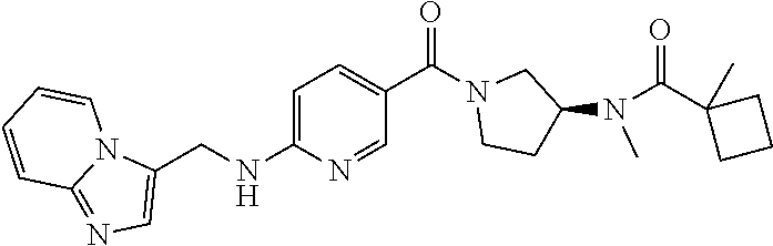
C1=C(NCC2=CN=C3N2C=CC=C3)N=CC(C(N2CCC(N(C(=O)C3(C)CCC3)C)C2)=O)=C1
